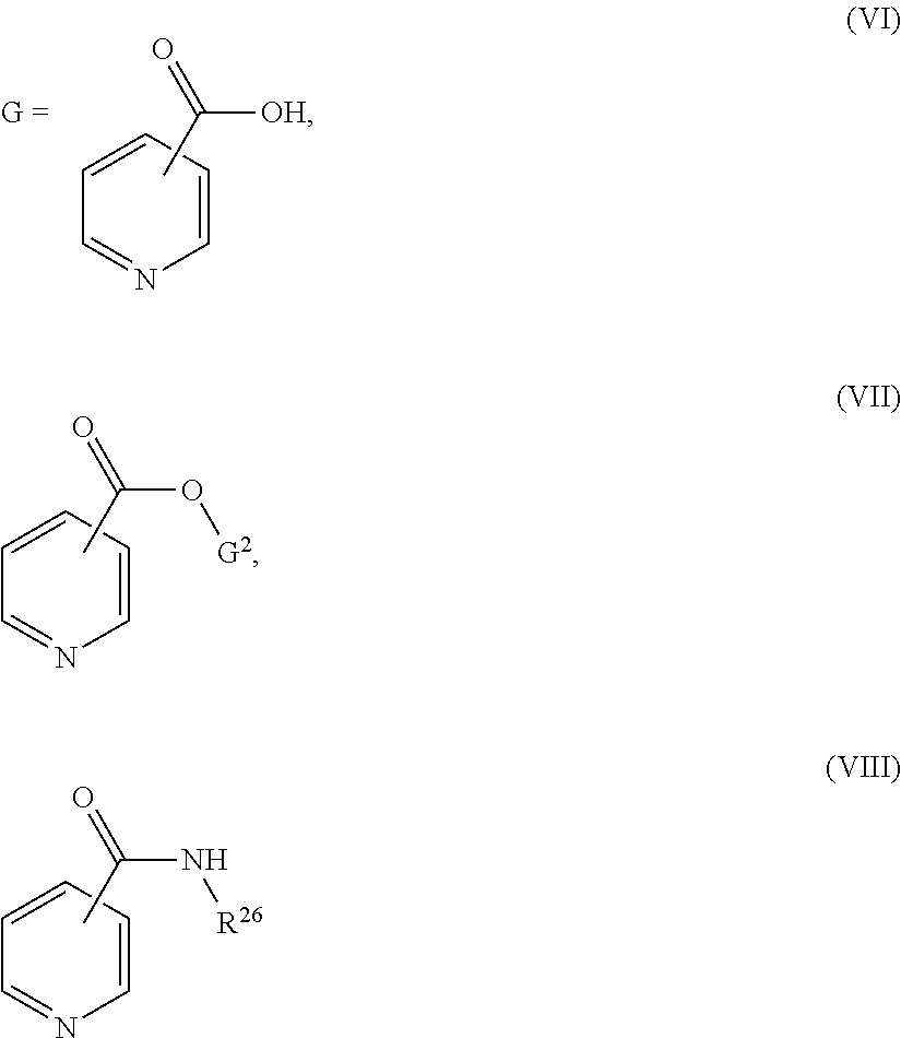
C1=CC=CC=N1.CC(=O)O[G2].C1=CC=CC=N1.CC(=O)N[R26].C1=CC=CC=N1.CC(=O)[OH]
